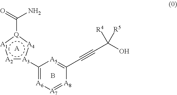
[A2]1:[A3](C2=[A6][A7]=[A8]C(C#CC([R4])([R5])O)=[A5]2):[A4]:[Q](C(N)=O):[A1]:1.[A].B
